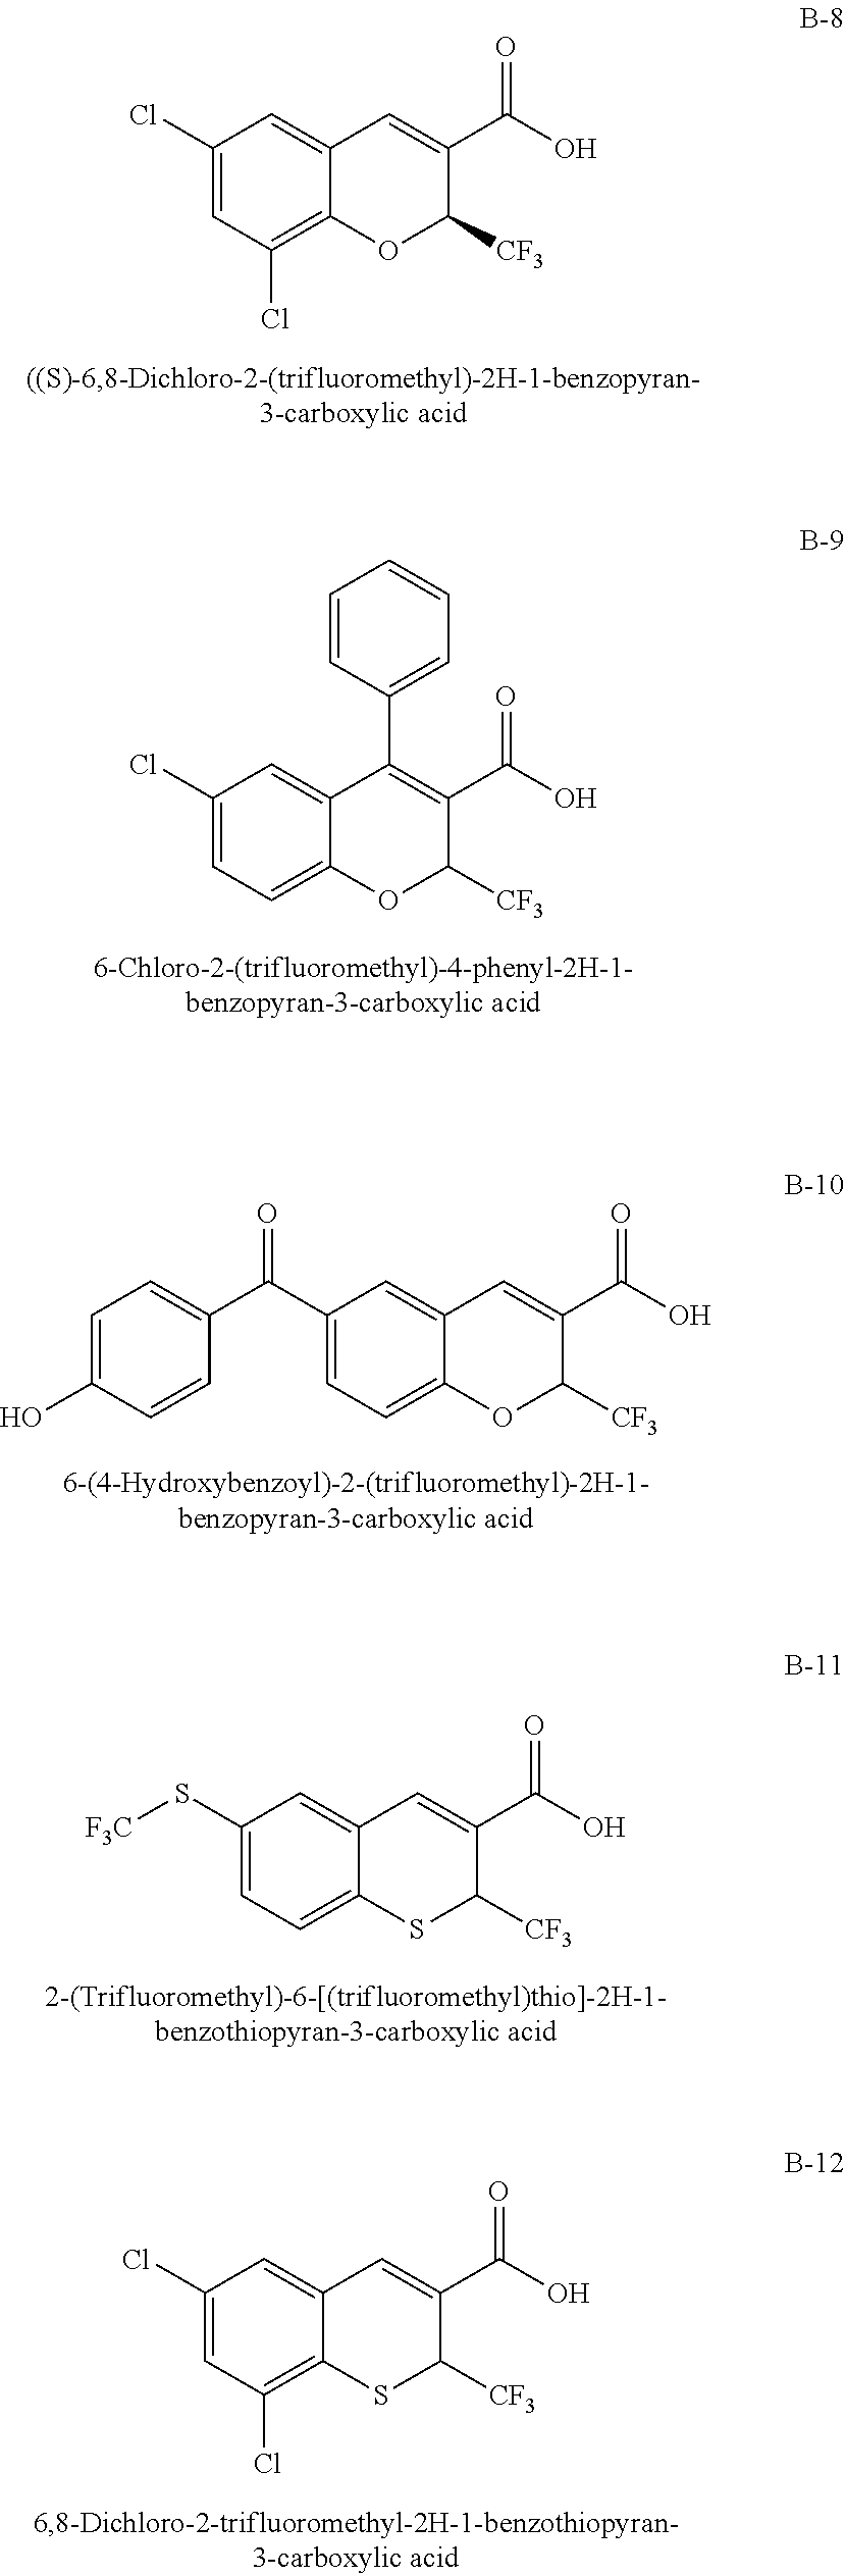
C1(Cl)=CC(Cl)=C2C(=C1)C=C(C(O)=O)C([CF3])O2.C1(Cl)=CC=C2C(=C1)C(C1=CC=CC=C1)=C(C(O)=O)C([CF3])O2.C1(C(C2=CC=C(O)C=C2)=O)=CC=C2C(=C1)C=C(C(O)=O)C([CF3])O2.C1(S[F3C])=CC=C2C(=C1)C=C(C(O)=O)C([CF3])S2.C1(Cl)=CC(Cl)=C2C(=C1)C=C(C(O)=O)C([CF3])S2
